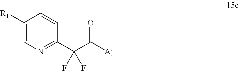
[R1]C1=CN=C(C(C([A])=O)(F)F)C=C1
